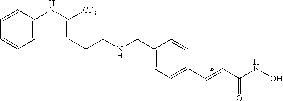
C1=CC2=C(C=C1)C(CCNCC1=CC=C(C=CC(NO)=O)C=C1)=C([CF3])N2
